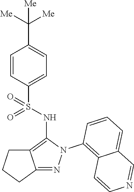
C1=CC(S(NC2=C3C(=NN2C2=C4C(=CC=C2)C=NC=C4)CCC3)(=O)=O)=CC=C1C([Me])([Me])[Me]
